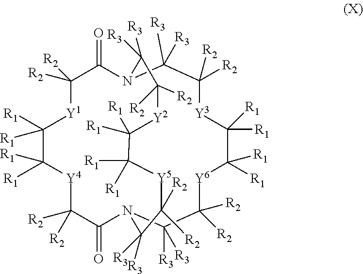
[R1]C1([R1])C([R1])([R1])[Y1]C([R2])([R2])C(=O)N2C([R3])([R3])C([R2])([R2])[Y3]C([R1])([R1])C([R1])([R1])[Y6]C([R2])([R2])C([R3])([R3])N(C(=O)C([R2])([R2])[Y4]1)C([R3])([R3])C([R2])([R2])[Y5]C([R1])([R1])C([R1])([R1])[Y2]C([R2])([R2])C2([R3])[R3]
